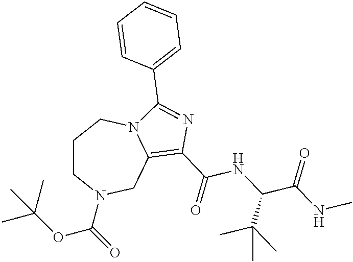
C1CN(C(=O)OC(C)(C)C)CC2=C(C(=O)NC(C(NC)=O)C(C)(C)C)N=C(C3=CC=CC=C3)N2C1
